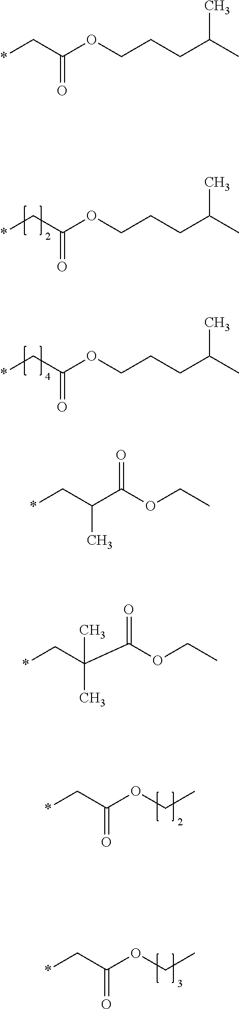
*CC(OCCCC(C)C)=O.*CC(OCCCC(C)C)=O.*CC(OCC)=O.*CC(OCC)=O.*CC(OCCCC(C)C)=O.*CC(C)C(=O)OCC.*CC(C)(C(=O)OCC)C
